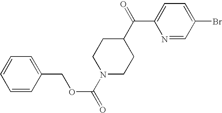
C1=CC(COC(=O)N2CCC(C(=O)C3=CC=C(Br)C=N3)CC2)=CC=C1
